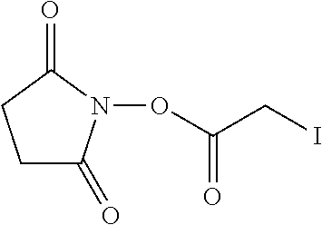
C1C(=O)N(OC(CI)=O)C(=O)C1
